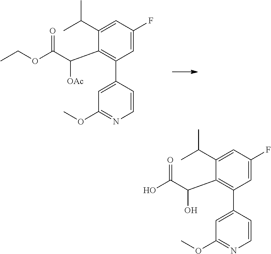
C1(C2=C(C(C(OCC)=O)[OAc])C(C(C)C)=CC(F)=C2)=CC(OC)=NC=C1.C1(C2=C(C(C(O)=O)O)C(C(C)C)=CC(F)=C2)=CC(OC)=NC=C1
